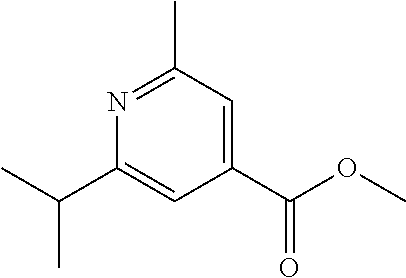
C1(C(OC)=O)=CC(C)=NC(C(C)C)=C1
